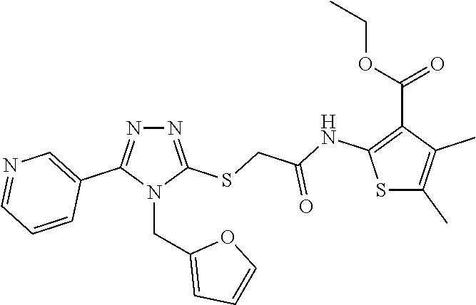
N1=C(SCC(NC2=C(C(OCC)=O)C(C)=C(C)S2)=O)N(CC2=CC=CO2)C(C2=CN=CC=C2)=N1
